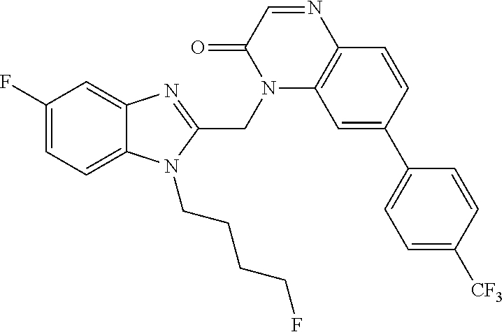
C12=C(C=CC(C3=CC=C([CF3])C=C3)=C1)N=CC(=O)N2CC1=NC2=CC(F)=CC=C2N1CCCCF
